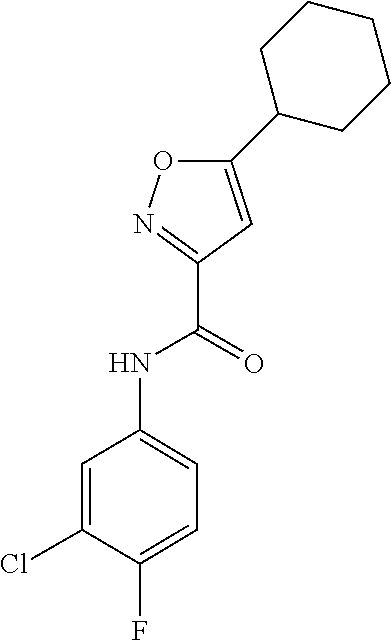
C1(NC(C2=NOC(C3CCCCC3)=C2)=O)=CC=C(F)C(Cl)=C1
